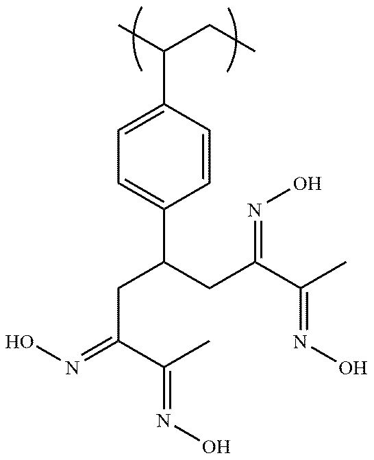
CC(CC)C1=CC=C(C(CC(C(C)=NO)=NO)CC(C(C)=NO)=NO)C=C1
